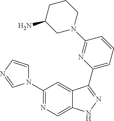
C1(N2C=CN=C2)=NC=C2C(=C1)C(C1=CC=CC(N3CCCC(N)C3)=N1)=NN2
